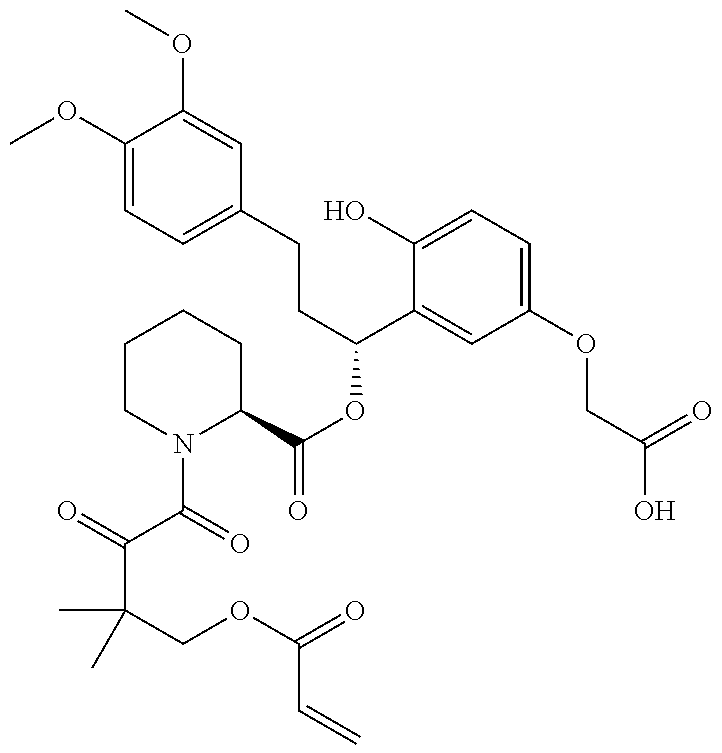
C1(OC)=CC=C(CCC(OC(=O)C2CCCCN2C(=O)C(=O)C(COC(=O)C=C)(C)C)C2=CC(OCC(=O)O)=CC=C2O)C=C1OC
